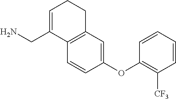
C1=CC(OC2=C([CF3])C=CC=C2)=CC2=C1C(CN)=CCC2
